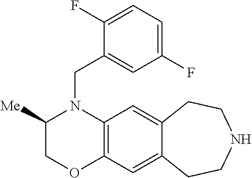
C(N1C([Me])COC2=C1C=C1C(=C2)CCNCC1)C1=CC(F)=CC=C1F
